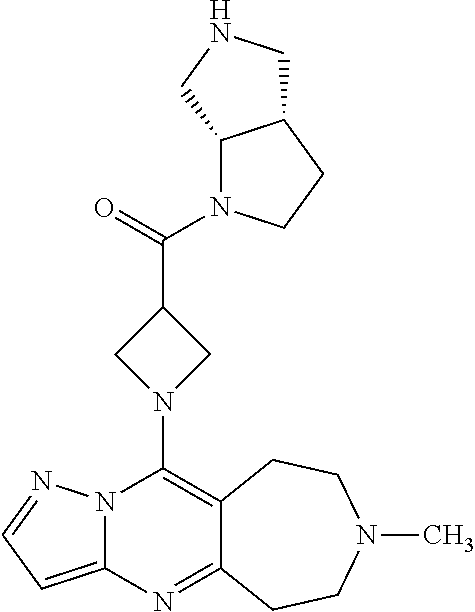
N12C(=CC=N1)N=C1C(=C2N2CC(C(=O)N3C4C(CC3)CNC4)C2)CCN(C)CC1
